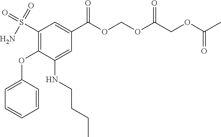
O=S(C1=C(OC2=CC=CC=C2)C(NCCCC)=CC(C(OCOC(COC(C)=O)=O)=O)=C1)(=O)N
